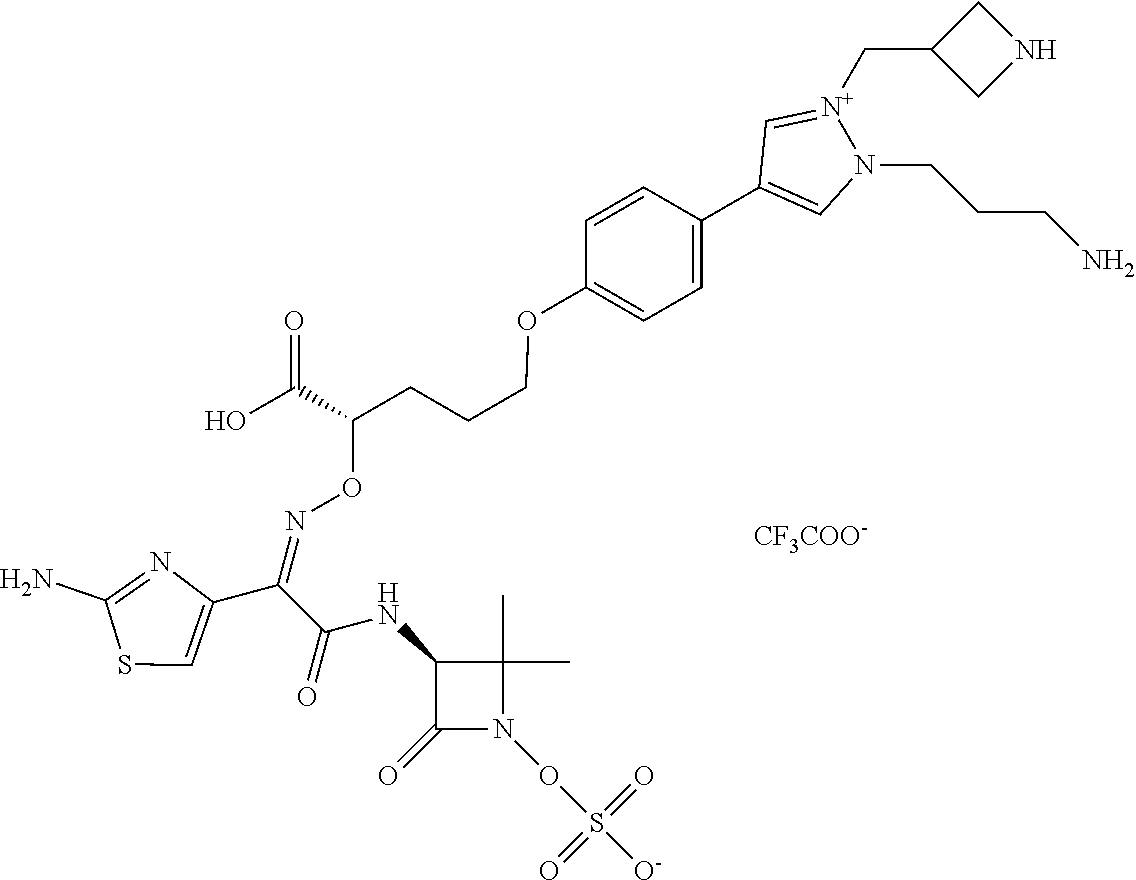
C1(OCCCC(C(O)=O)ON=C(C2=CSC(N)=N2)C(NC2C(=O)N(OS([O-])(=O)=O)C2(C)C)=O)=CC=C(C2=CN(CCCN)[N+](CC3CNC3)=C2)C=C1.[CF3COO-]
